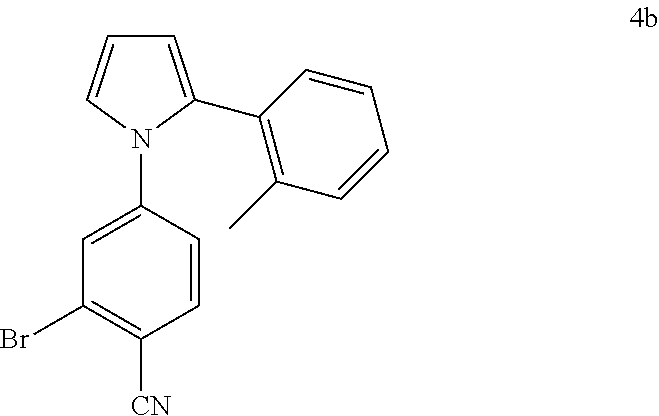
C1=C(C2=C(C)C=CC=C2)N(C2=CC(Br)=C([CN])C=C2)C=C1
